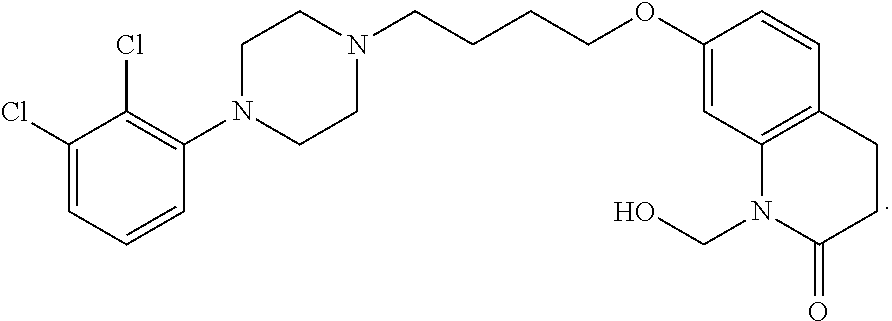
C1(Cl)=CC=CC(N2CCN(CCCCOC3=CC4=C(C=C3)CCC(=O)N4CO)CC2)=C1Cl
